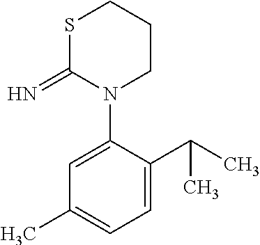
S1C(=N)N(C2=CC(C)=CC=C2C(C)C)CCC1
